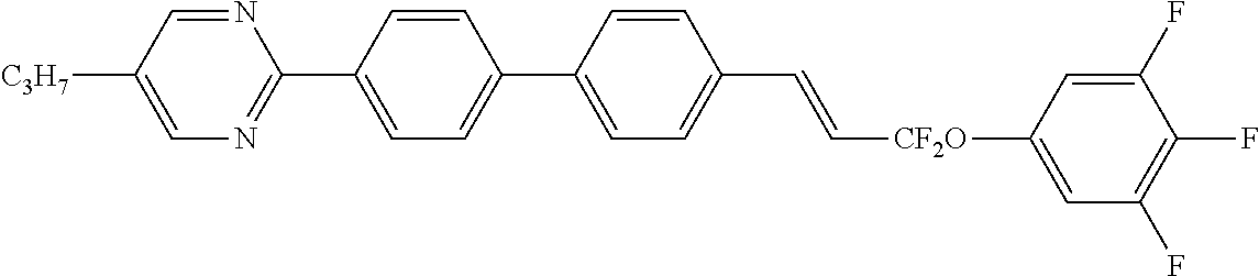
C1=CC(C2=NC=C([C3H7])C=N2)=CC=C1C1=CC=C(C=C[CF2O]C2=CC(F)=C(F)C(F)=C2)C=C1
